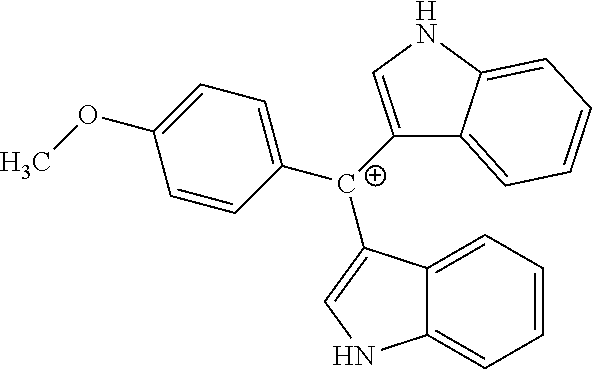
C1([C+](C2=CNC3=CC=CC=C32)C2=CNC3=CC=CC=C23)=CC=C(OC)C=C1
